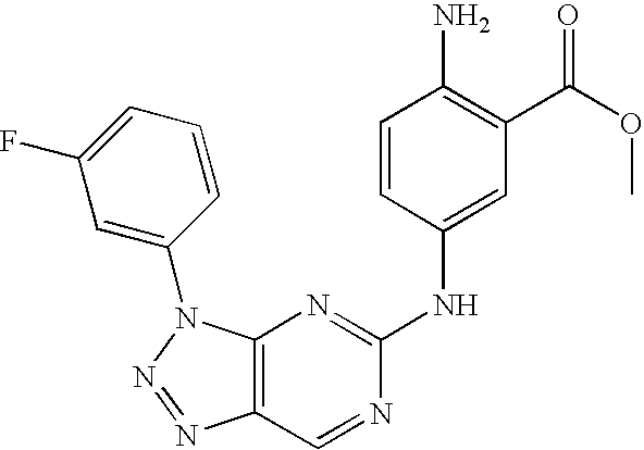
C12=C(N(C3=CC(F)=CC=C3)N=N1)N=C(NC1=CC(C(OC)=O)=C(N)C=C1)N=C2
